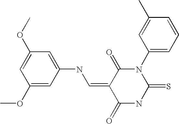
C1(OC)=CC(NC=C2C(=O)NC(=S)N(C3=CC=CC(C)=C3)C2=O)=CC(OC)=C1
